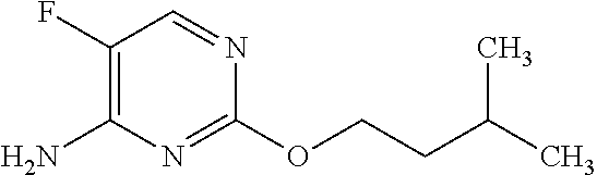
C(COC1=NC(N)=C(F)C=N1)C(C)C
